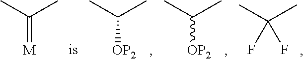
CC(C)(F)F.CC(C)[OP2].CC(C)[OP2].CC(C)=[M]
